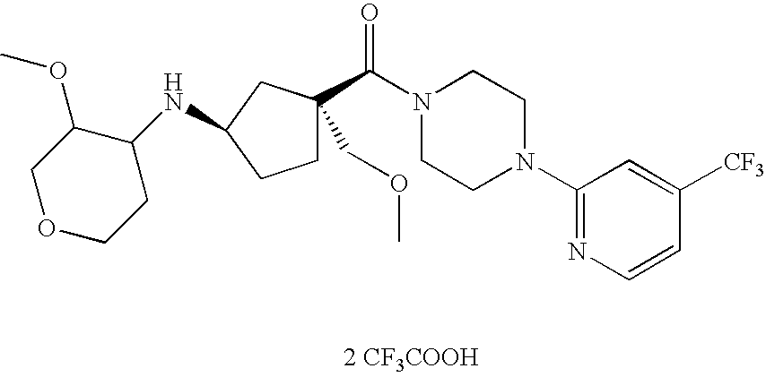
[2 CF3COOH].C(N1CCN(C2=NC=CC([CF3])=C2)CC1)(=O)C1(COC)CCC(NC2C(OC)COCC2)C1
